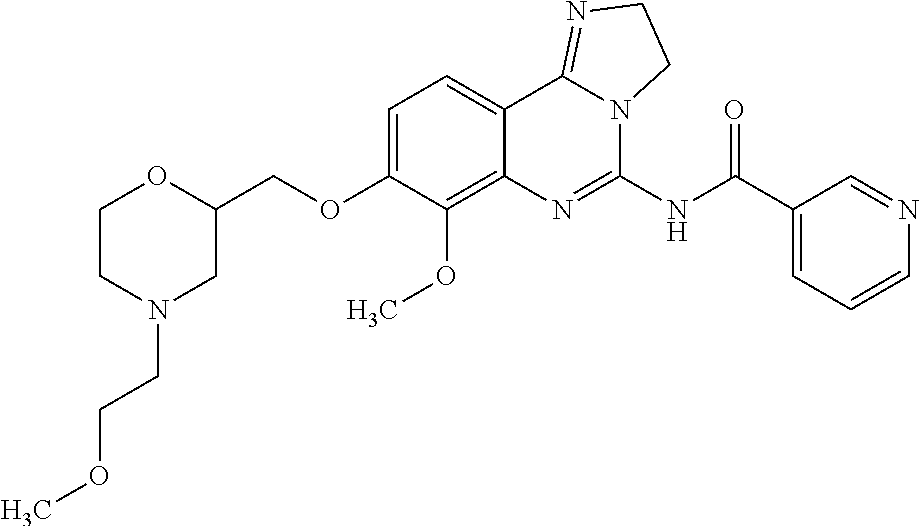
C1CN(CCOC)CC(COC2=CC=C3C(=C2OC)N=C(NC(C2=CC=CN=C2)=O)N2C3=NCC2)O1
